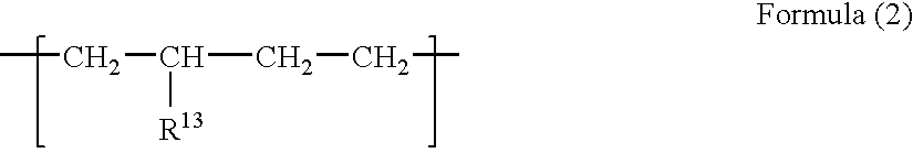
CCC(CCC)[R13]
